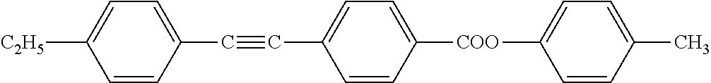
[COO](C1=CC=C(C#CC2=CC=C([C2H5])C=C2)C=C1)C1=CC=C(C)C=C1
